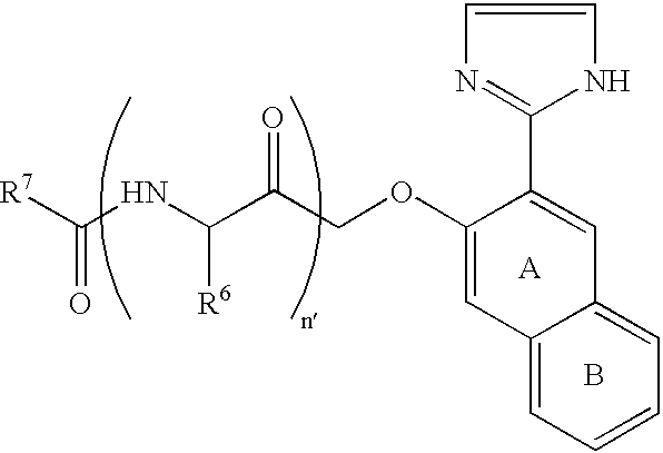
[A].B.C12=CC=CC=C1C=C(C1=NC=CN1)C(OCC(C(NC([R7])=O)[R6])=O)=C2
